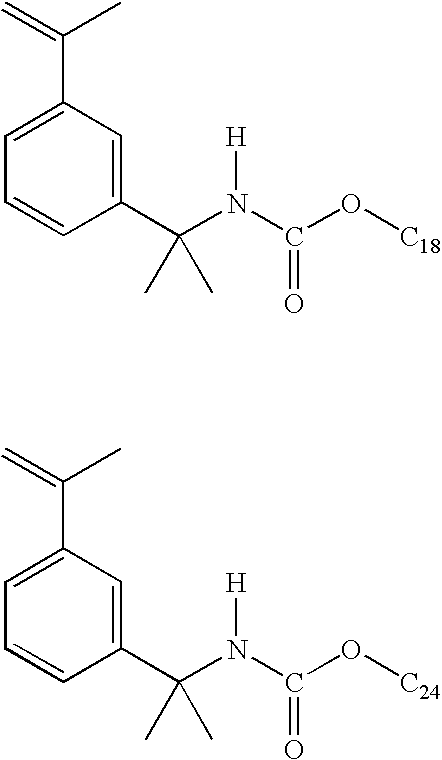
C1=CC(C(N(C(O[C18])=O)[H])(C)C)=CC(C(C)=C)=C1.C1=CC(C(N(C(O[C24])=O)[H])(C)C)=CC(C(C)=C)=C1
